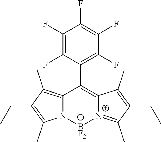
C1(F)=C(F)C(C2=C3[N+](=C(C)C(CC)=C3C)[BF2]N3C2=C(C)C(CC)=C3C)=C(F)C(F)=C1F
